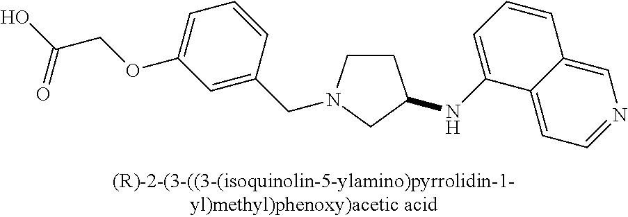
C1CN(CC2=CC(OCC(O)=O)=CC=C2)CC1NC1=CC=CC2=CN=CC=C12
